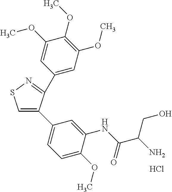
Cl.C1(C2=NSC=C2C2=CC=C(OC)C(NC(C(N)CO)=O)=C2)=CC(OC)=C(OC)C(OC)=C1
